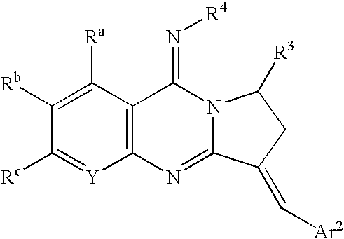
C1([Rb])=C([Ra])C2=C([Y]=C1[Rc])N=C1N(C2=N[R4])C([R3])CC1=C[Ar2]
